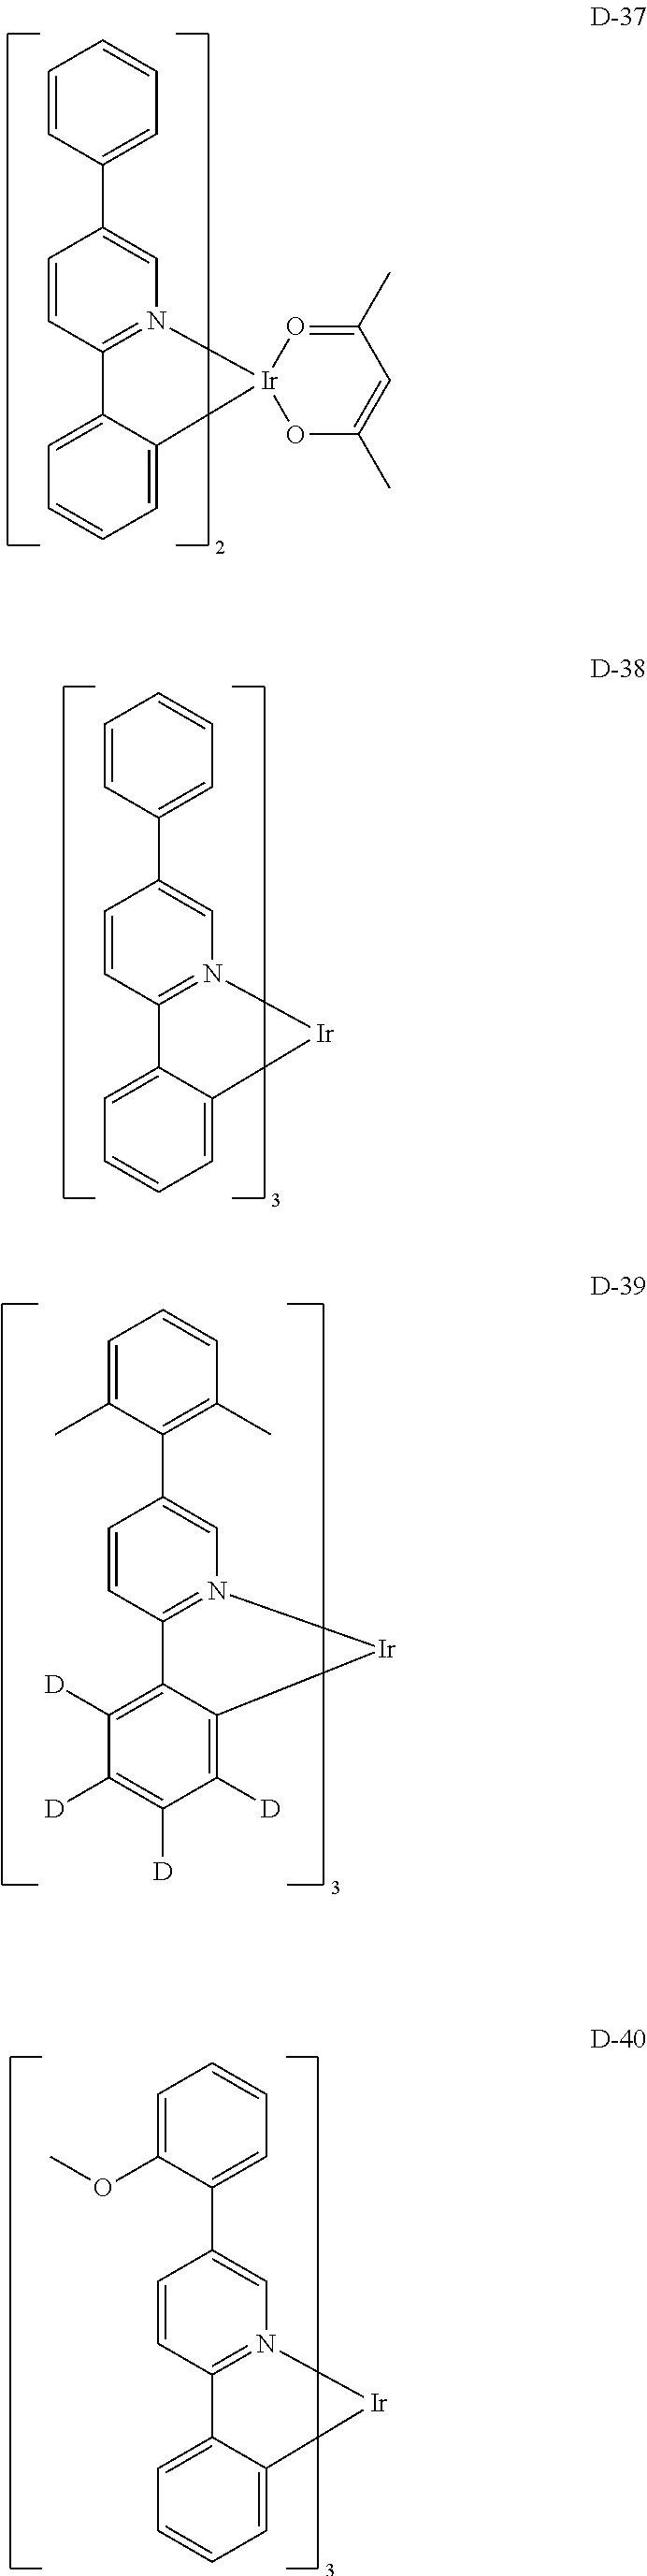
C1=CC(C2=CN3=C(C=C2)C2=CC=CC=C2[Ir]32O=C(C)C=C(C)O2)=CC=C1.C1=CC(C2=CN3=C(C=C2)C2=CC=CC=C2[Ir]3)=CC=C1.C1=C(C)C(C2=CN3=C(C=C2)C2=C([D])C([D])=C([D])C([D])=C2[Ir]3)=C(C)C=C1.C1=C(OC)C(C2=CN3=C(C=C2)C2=CC=CC=C2[Ir]3)=CC=C1
